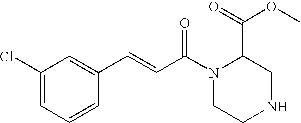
C1=C(C=CC(N2CCNCC2C(=O)OC)=O)C=CC=C1Cl
